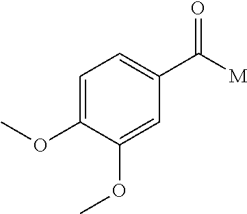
C1=C(OC)C(OC)=CC(C(=O)[M])=C1
